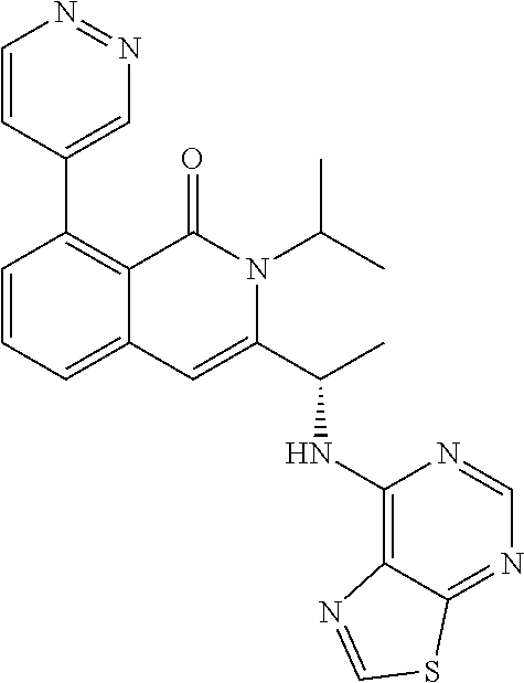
C1(C2=C3C(=CC=C2)C=C(C(NC2=C4C(=NC=N2)SC=N4)C)N(C(C)C)C3=O)=CN=NC=C1
